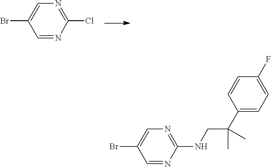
C1=NC(Cl)=NC=C1Br.C1=NC(NCC(C2=CC=C(F)C=C2)(C)C)=NC=C1Br
